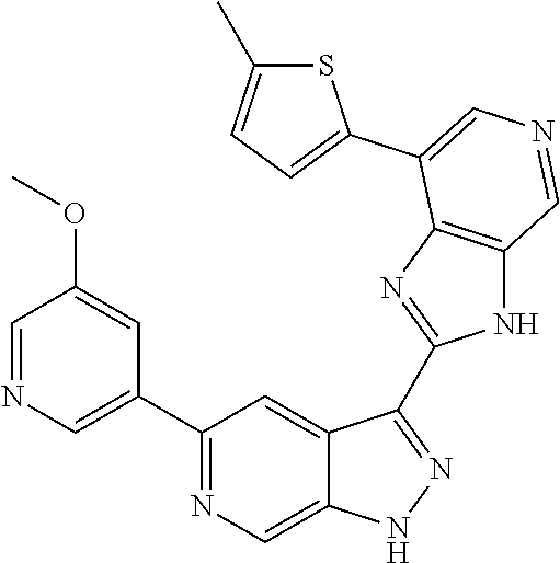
C1(C2=CN=CC(OC)=C2)=NC=C2C(=C1)C(C1=NC3=C(N1)C=NC=C3C1=CC=C(C)S1)=NN2
